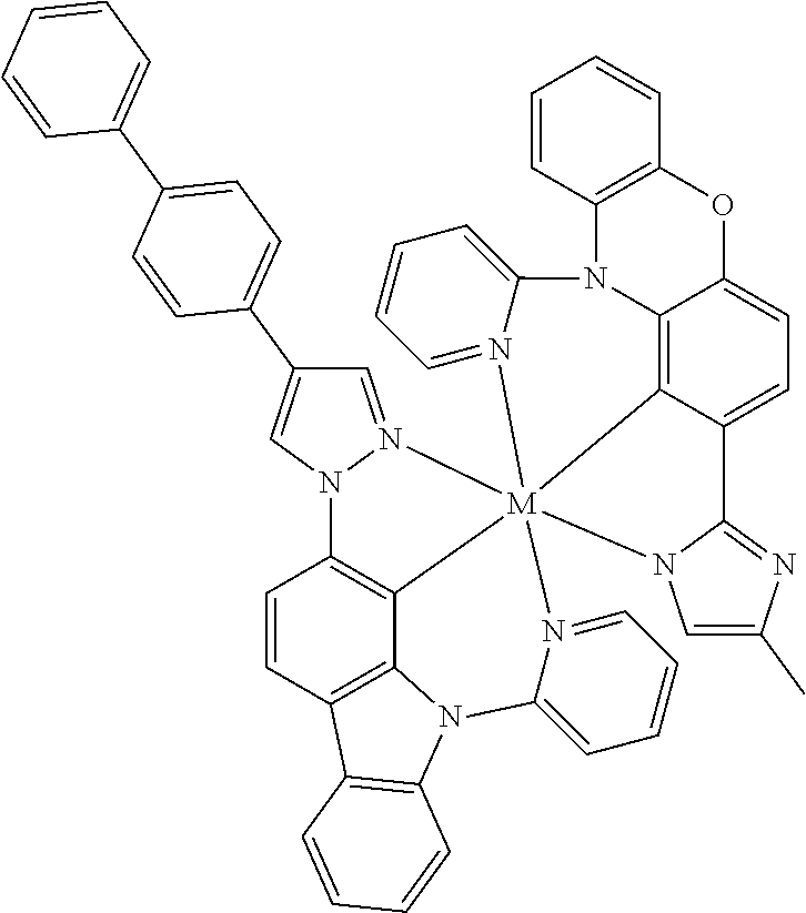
C12=C3C4=CC=C1C1=NC(C)=CN1[M]215(N2=CC=CC=C2N2C6=C(C=CC(=C61)N1C=C(C6=CC=C(C7=CC=CC=C7)C=C6)C=N15)C1=C2C=CC=C1)N1=CC=CC=C1N3C1=C(O4)C=CC=C1
